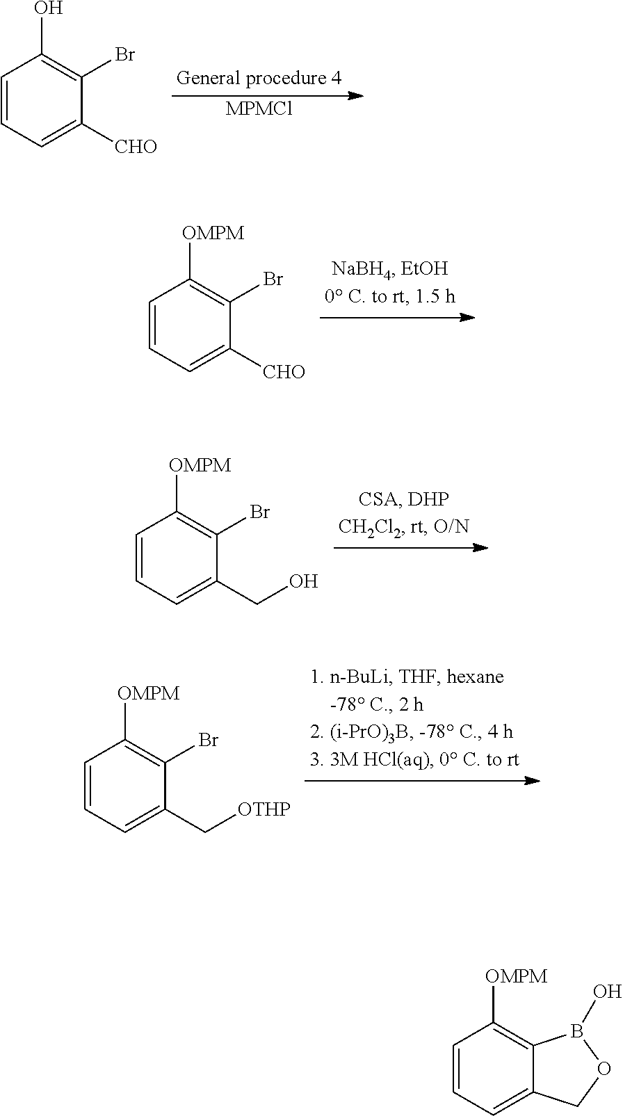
[MPMCl].C1=CC=C([CHO])C(Br)=C1O.C1=CC=C([CHO])C(Br)=C1[OMPM].C1=CC=C(CO)C(Br)=C1[OMPM].C1=CC=C(C[OTHP])C(Br)=C1[OMPM].C1=CC=C2C(=C1[OMPM])B(O)OC2
